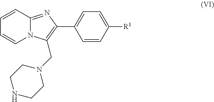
C1=CC2=NC(C3=CC=C([R1])C=C3)=C(CN3CCNCC3)N2C=C1
